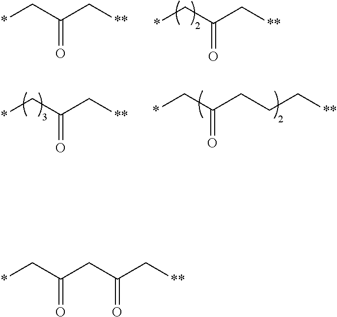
*CC(C[**])=O.*CC(C[**])=O.*CC(CC(C[**])=O)=O.*CC(C[**])=O.*CC(CCC[**])=O
